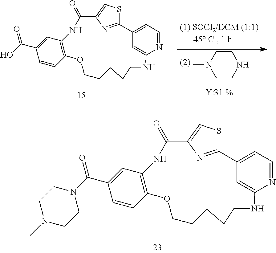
C1=CC2=C(C=C1C(O)=O)NC(=O)C1=CSC(=N1)C1=CC=NC(=C1)NCCCCCO2.C1CNCCN1C.C1=CC2=C(C=C1C(N1CCN(C)CC1)=O)NC(=O)C1=CSC(=N1)C1=CC=NC(=C1)NCCCCCO2
